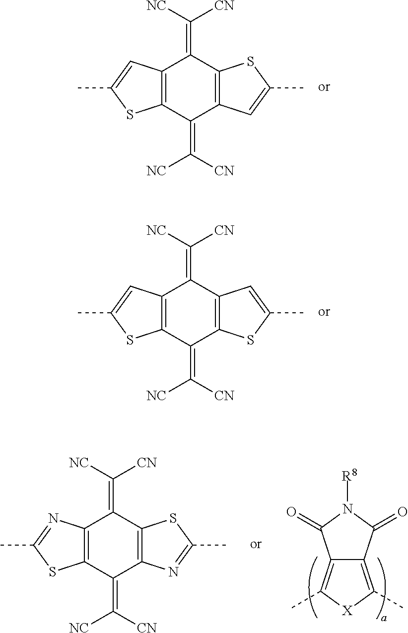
C12=C(C(=C([CN])[NC])C3=C(C1=C([NC])[CN])SC(C)=C3)SC(C)=C2.C12=C(C(=C([CN])[NC])C3=C(C1=C([NC])[CN])C=C(C)S3)SC(C)=C2.C12=C(C(=C([CN])[NC])C3=C(C1=C([NC])[CN])SC(C)=N3)SC(C)=N2.C12=C(C)[X]C(C)=C1C(=O)N([R8])C2=O
